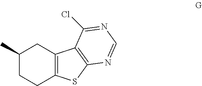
C1(C)CCC2=C(C1)C1=C(S2)N=CN=C1Cl
